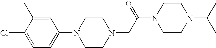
C1=C(C)C(Cl)=CC=C1N1CCN(CC(N2CCN(C(C)C)CC2)=O)CC1
